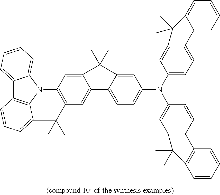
C1=C2C(=CC=C1N(C1=CC=C3C(=C1)C(C)(C)C1=CC=CC=C31)C1=CC3=C(C=C1)C1=C(C=CC=C1)C3(C)C)C1=CC3=C(C=C1C2(C)C)N1C2=CC=CC=C2C2=C1C(=CC=C2)C3(C)C
